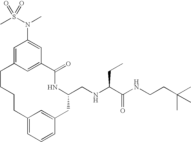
C12=CC=CC(=C1)CC(CNC(C(NCCC(C)(C)C)=O)CC)NC(=O)C1=CC(=CC(N(S(C)(=O)=O)C)=C1)CCCC2
